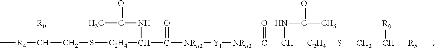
C[R4]C([R0])CS[C2H4]C(NC(=O)C)C(=O)[NRn2][Y1][NRn2]C(=O)C(NC(=O)C)[C2H4]SCC([R0])[R5]C
